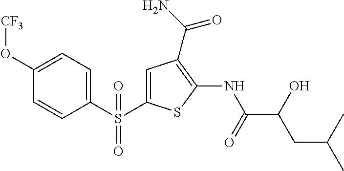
C1(NC(C(O)CC(C)C)=O)=C(C(N)=O)C=C(S(C2=CC=C(O[CF3])C=C2)(=O)=O)S1
